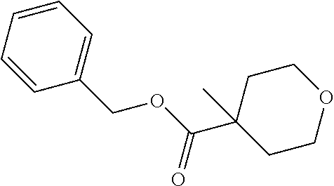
O1CCC(C(OCC2=CC=CC=C2)=O)(C)CC1
